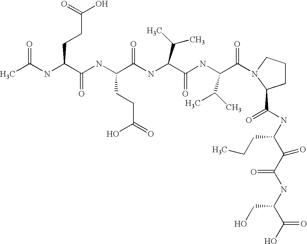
CC(NC(C(NC(C(NC(C(NC(C(=O)N1CCCC1C(NC(C(C(NC(C(O)=O)CO)=O)=O)CCC)=O)C(C)C)=O)C(C)C)=O)CCC(=O)O)=O)CCC(O)=O)=O
